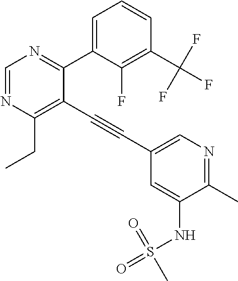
N1=C(C)C(NS(=O)(=O)C)=CC(C#CC2=C(CC)N=CN=C2C2=CC=CC(C(F)(F)F)=C2F)=C1
